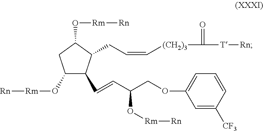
C1(O[Rm][Rn])C(C=CC(COC2=CC=CC([CF3])=C2)O[Rm][Rn])C(CC=C[(CH2)3]C(=O)[T][Rn])C(O[Rm][Rn])C1
